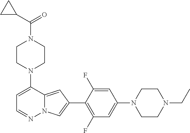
N1(C2=CC=NN3C2=CC(C2=C(F)C=C(N4CCN(CC)CC4)C=C2F)=C3)CCN(C(C2CC2)=O)CC1
